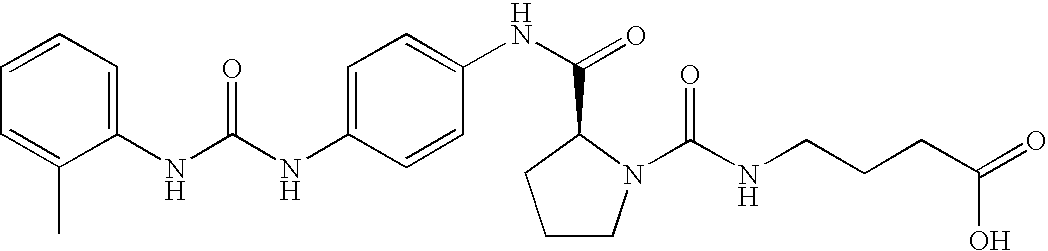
C1(NC(NC2=CC=C(NC(=O)C3N(C(NCCCC(=O)O)=O)CCC3)C=C2)=O)=CC=CC=C1C
